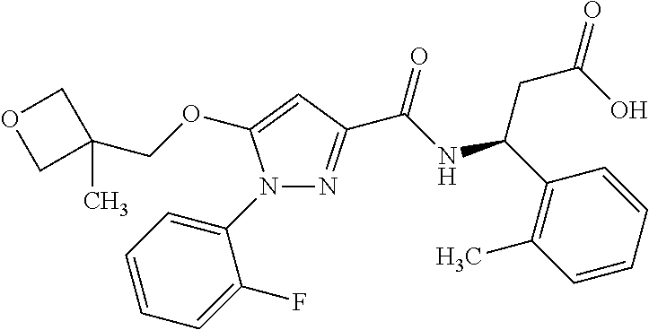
N1(C2=CC=CC=C2F)N=C(C(NC(CC(O)=O)C2=C(C)C=CC=C2)=O)C=C1OCC1(C)COC1
